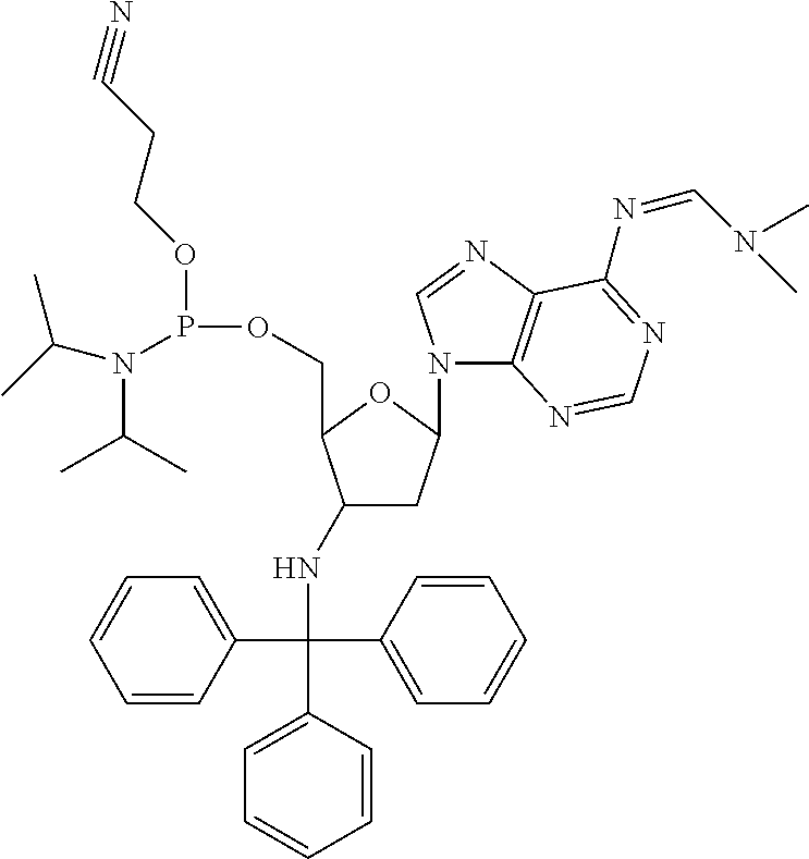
C1C(N2C3=C(N=C2)C(N=CN(C)C)=NC=N3)OC(COP(OCCC#N)N(C(C)C)C(C)C)C1NC(C1=CC=CC=C1)(C1=CC=CC=C1)C1=CC=CC=C1
